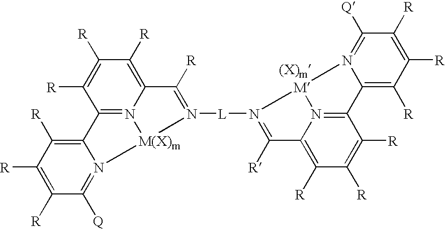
[(X)m].C1([R])=C([R])C([Q])=N2C(=C1[R])C1=N3[M(X)m]2N([L]N2=C([R])C4=C([R])C([R])=C([R])C5=N4[M]2N2=C([Q])C([R])=C([R])C([R])=C52)=C([R])C3=C([R])C([R])=C1[R]
